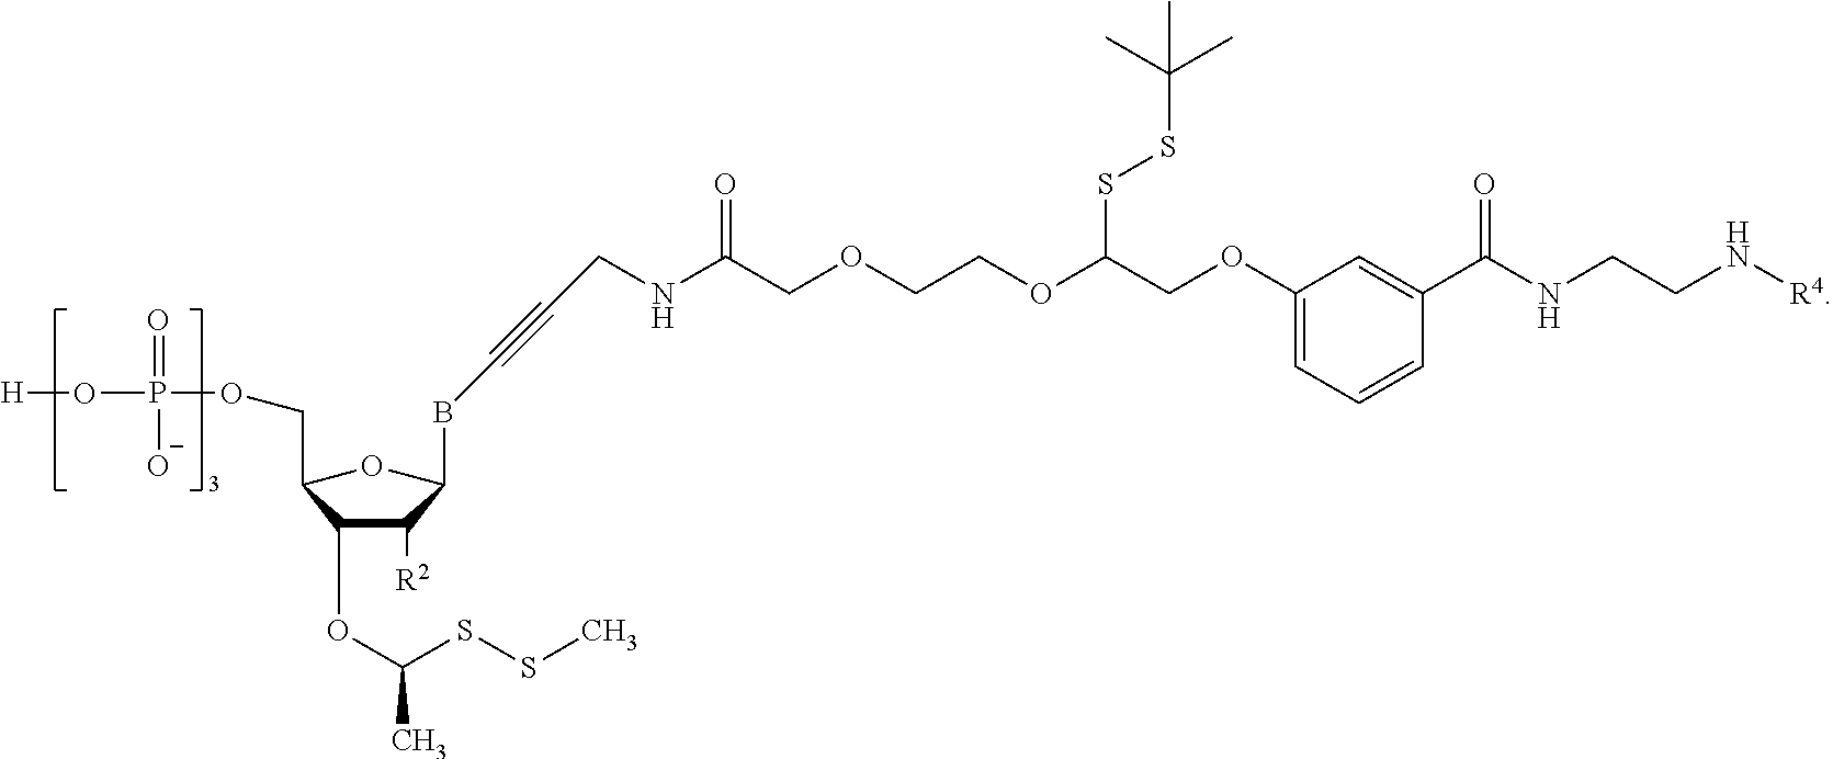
[H]OP(=O)([O-])OCC1OC(BC#CCNC(COCCOC(COC2=CC=CC(C(NCCN[R4])=O)=C2)SSC(C)(C)C)=O)C([R2])C1OC(SSC)C
